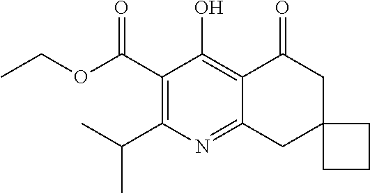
C1(C(C)C)=C(C(OCC)=O)C(O)=C2C(=N1)CC1(CC2=O)CCC1
